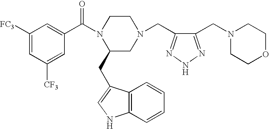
C1([FC3])=CC([CF3])=CC(C(N2C(CC3=CNC4=C3C=CC=C4)CN(CC3=NNN=C3CN3CCOCC3)CC2)=O)=C1
